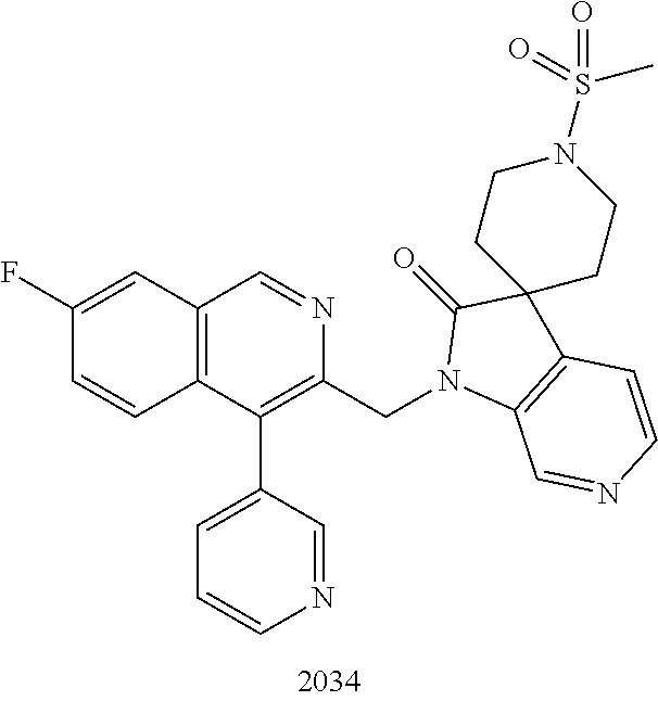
C1(F)=CC2=C(C=C1)C(C1=CC=CN=C1)=C(CN1C3=C(C=CN=C3)C3(C1=O)CCN(S(=O)(C)=O)CC3)N=C2
